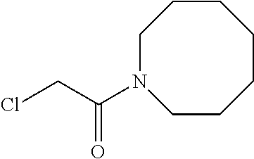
ClCC(N1CCCCCCC1)=O
